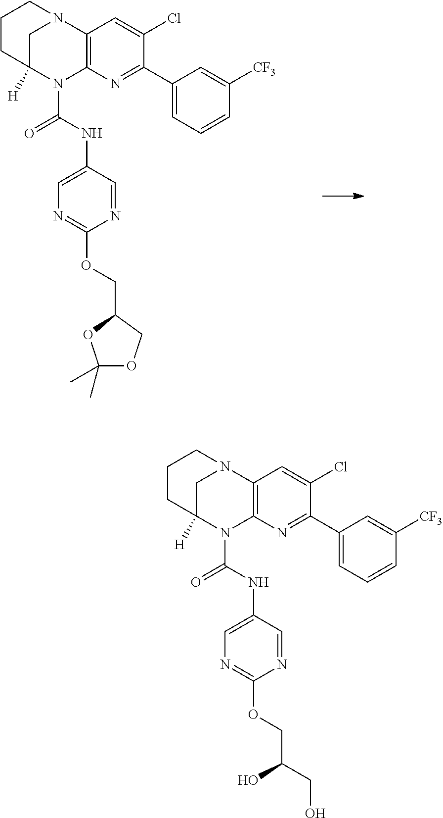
C1C2([H])N(C(NC3=CN=C(OCC4OC(C)(C)OC4)N=C3)=O)C3=C(N1CCC2)C=C(Cl)C(C1=CC=CC([CF3])=C1)=N3.C1C2([H])N(C(NC3=CN=C(OCC(O)CO)N=C3)=O)C3=C(N1CCC2)C=C(Cl)C(C1=CC=CC([CF3])=C1)=N3
